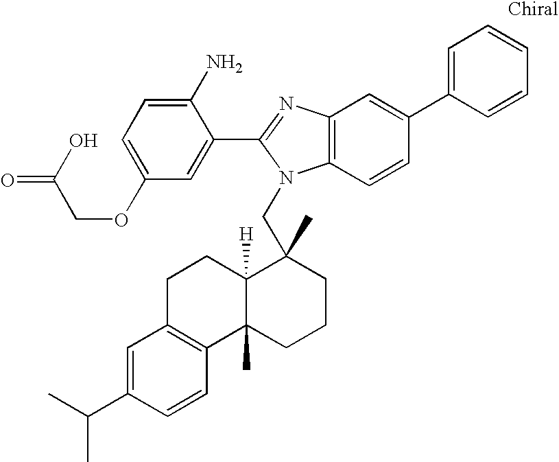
C1(OCC(O)=O)=CC=C(N)C(C2=NC3=C(N2CC2(C)C4([H])C(C)(CCC2)C2=C(CC4)C=C(C(C)C)C=C2)C=CC(C2=CC=CC=C2)=C3)=C1
